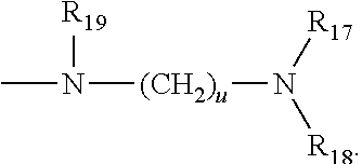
CN([R19])[(CH2)u]N([R18])[R17]
